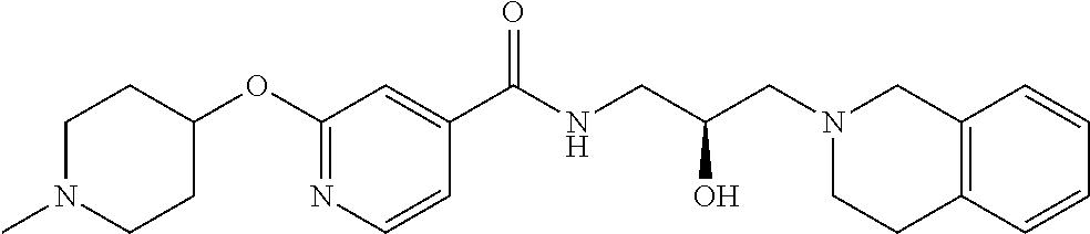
N1=C(OC2CCN(C)CC2)C=C(C(NCC(CN2CC3=C(CC2)C=CC=C3)O)=O)C=C1
